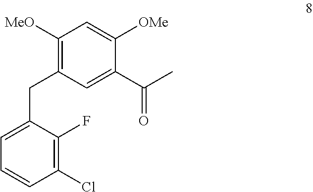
C1(CC2=C([MeO])C=C([OMe])C(C(C)=O)=C2)=CC=CC(Cl)=C1F
